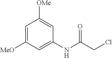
C1=C([MeO])C=C(NC(CCl)=O)C=C1[OMe]
